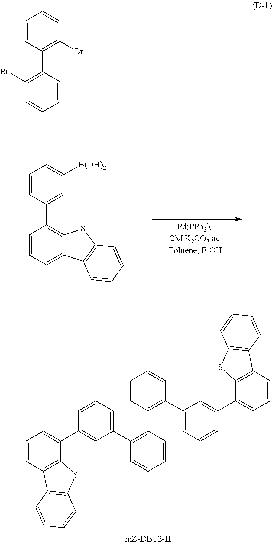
C1=CC(C2=C3C(=CC=C2)C2=C(S3)C=CC=C2)=CC([B(OH)2])=C1.C1=CC2=C(C(C3=CC(C4=C(C5=C(C6=CC=CC(C7=CC=CC8=C7SC7=C8C=CC=C7)=C6)C=CC=C5)C=CC=C4)=CC=C3)=C1)SC1=C2C=CC=C1.C1=CC(C2=C(Br)C=CC=C2)=C(Br)C=C1
